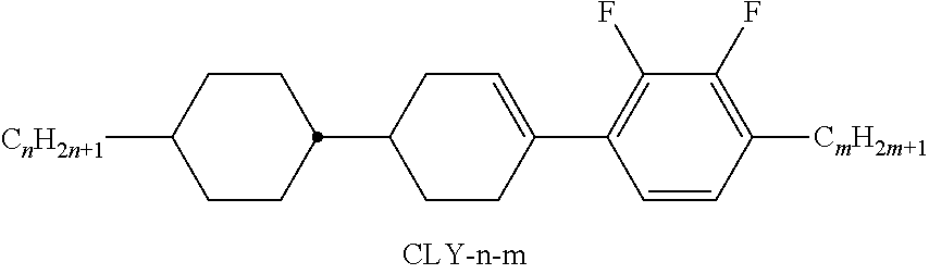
[CnH2n+1]C1CCC(C2CC=C(C3=C(F)C(F)=C([CmH2m+1])C=C3)CC2)CC1
